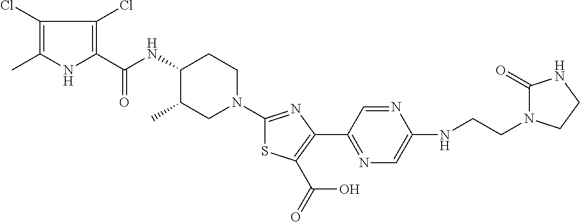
C1(Cl)=C(C)NC(C(NC2C(C)CN(C3=NC(C4=NC=C(NCCN5C(=O)NCC5)N=C4)=C(C(=O)O)S3)CC2)=O)=C1Cl
